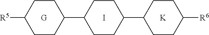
[R5]C1CCC(C2CCC(C3CCC([R6])CC3)CC2)CC1.[G].I.[K]
